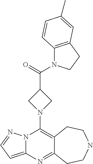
N12C(=CC=N1)N=C1C(=C2N2CC(C(=O)N3C4=C(CC3)C=C(C)C=C4)C2)CCNCC1
